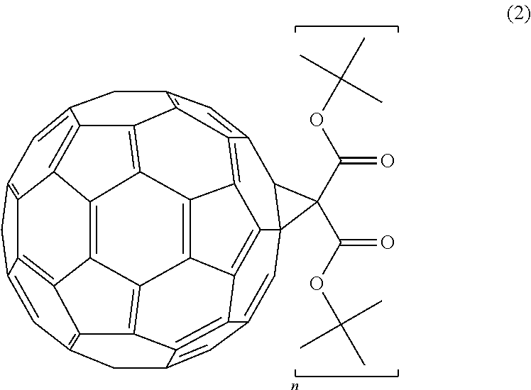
CC(OC(=O)C1(C(OC(C)(C)C)=O)C2C13C=C1C=C4CC5=C6C7=C8C9=C%10C%11=C%12C(=CC%13=C%11C(=C69)C(=C5)C%13)CC5=C6C%12=C%10C9=C8C(=C3C9=C6C2=C5)C1=C47)(C)C
